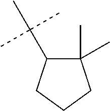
C1(C)(C)C(C(C)(C)C)CCC1
